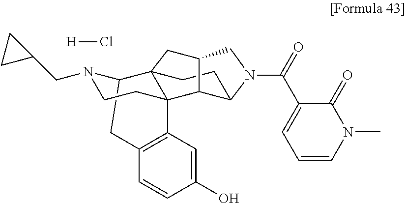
C12CC3=C(C=C(O)C=C3)C3(CCN1CC1CC1)C21CCC2C3C(C1)CN2C(=O)C1=CC=CN(C)C1=O.[H]Cl
